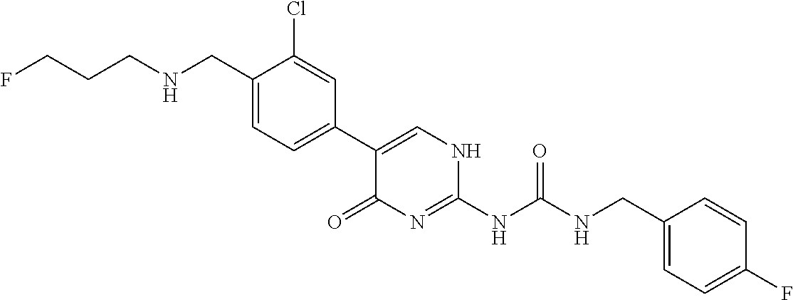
FCCCNCC1=CC=C(C2=CNC(NC(NCC3=CC=C(F)C=C3)=O)=NC2=O)C=C1Cl
